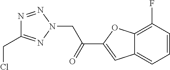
C1(C(=O)CN2N=NC(CCl)=N2)=CC2=CC=CC(F)=C2O1
